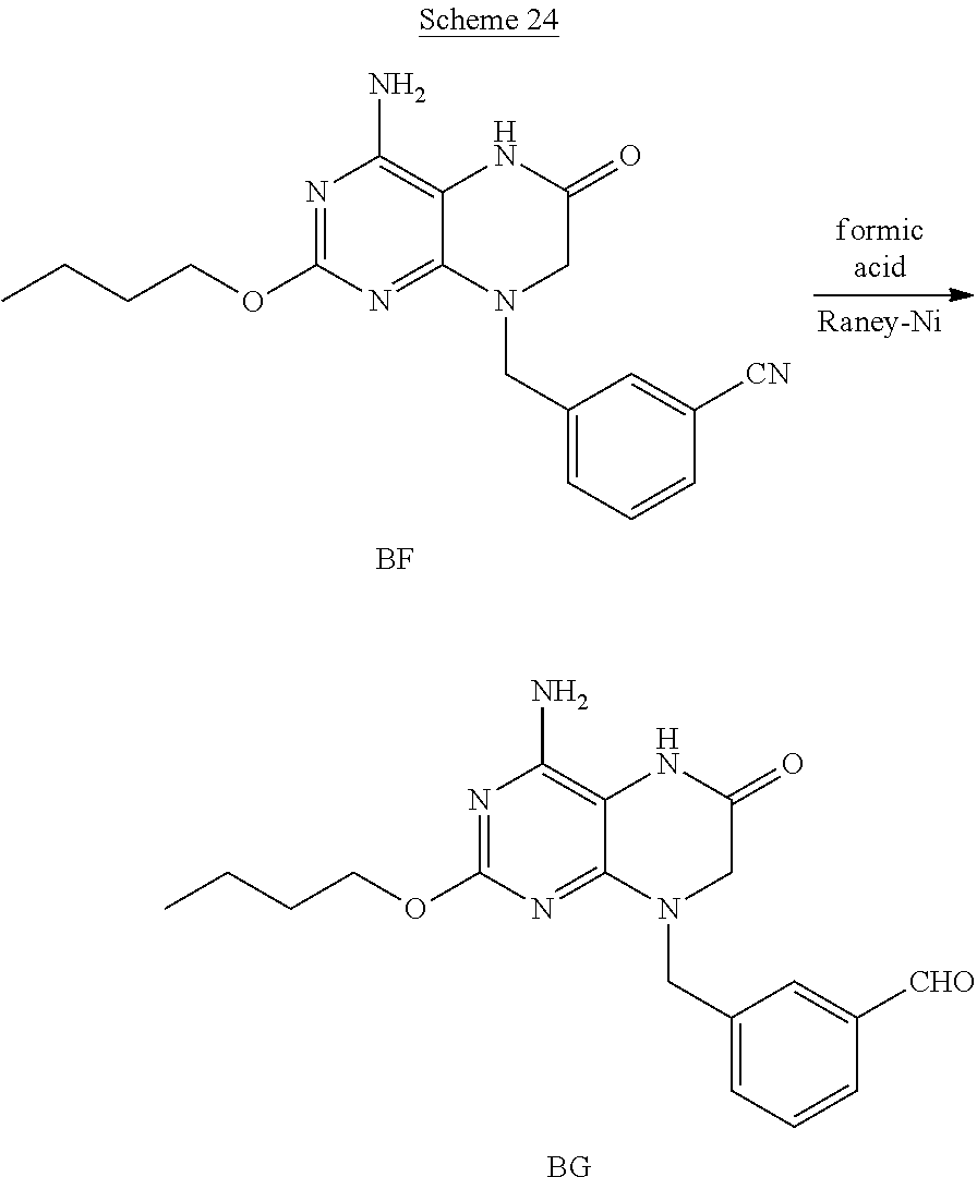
N1=C(OCCCC)N=C2C(=C1N)NC(=O)CN2CC1=CC=CC([CN])=C1.[BF].N1=C(OCCCC)N=C2C(=C1N)NC(=O)CN2CC1=CC=CC([CHO])=C1.[BG]
